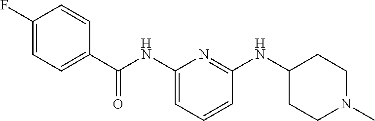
C1(C(NC2=CC=CC(NC3CCN(C)CC3)=N2)=O)=CC=C(F)C=C1
